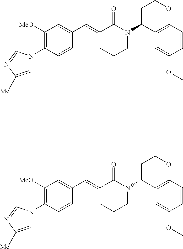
C1=CC(N2C=C([Me])N=C2)=C([OMe])C=C1C=C1CCCN(C2C3=C(OCC2)C=CC(OC)=C3)C1=O.C1=CC(N2C=C([Me])N=C2)=C([OMe])C=C1C=C1CCCN(C2C3=C(OCC2)C=CC(OC)=C3)C1=O
